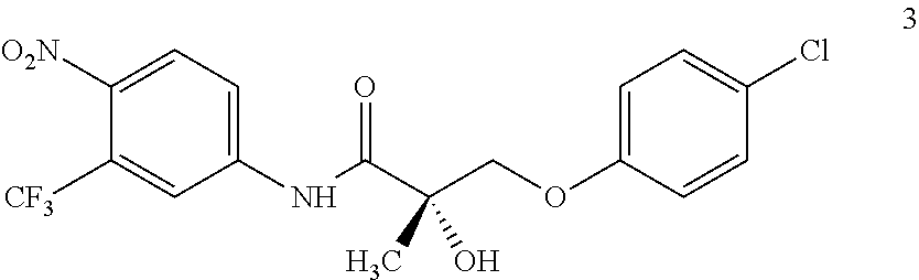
C1=C(OCC(C(NC2=CC=C([O2N])C([CF3])=C2)=O)(O)C)C=CC(Cl)=C1
